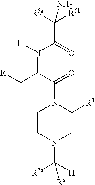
C1CN(C([R7a])([H])[R8])CC([R1])N1C(C(C[R])N([H])C(C([R5a])([R5b])N)=O)=O
